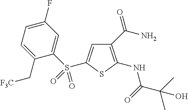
C1(C(N)=O)=C(NC(C(C)(C)O)=O)SC(S(C2=CC(F)=CC=C2C[F3C])(=O)=O)=C1
